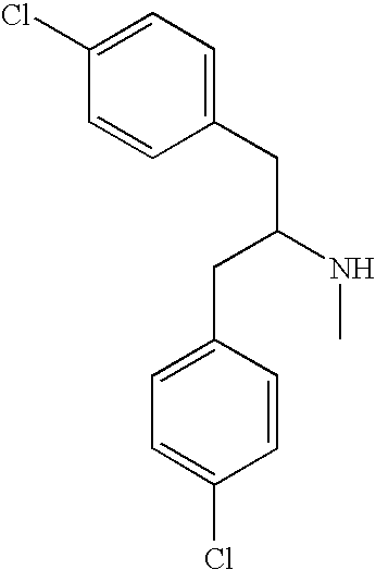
C1(CC(CC2=CC=C(Cl)C=C2)NC)=CC=C(Cl)C=C1
